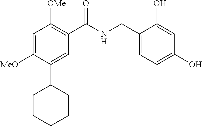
C1=C([MeO])C(C2CCCCC2)=CC(C(NCC2=CC=C(O)C=C2O)=O)=C1[OMe]
